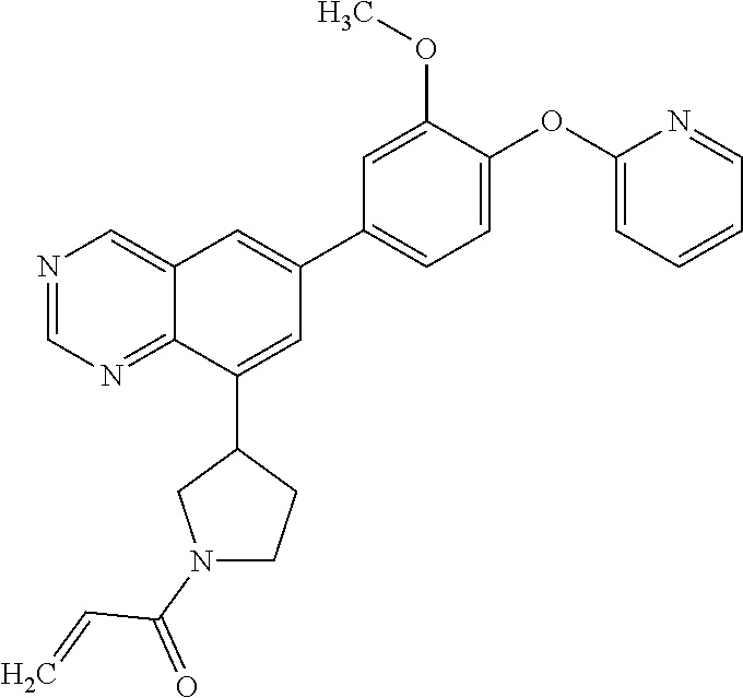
C1(OC2=CC=CC=N2)=CC=C(C2=CC3=CN=CN=C3C(C3CN(C(=O)C=C)CC3)=C2)C=C1OC
